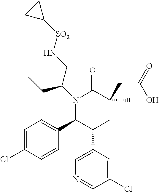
C1=C(Cl)C=CC(C2C(C3=CN=CC(Cl)=C3)CC(C)(CC(=O)O)C(=O)N2C(CN[SO2]C2CC2)CC)=C1
